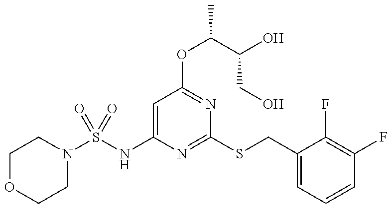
C1=C(NS(N2CCOCC2)(=O)=O)N=C(SCC2=CC=CC(F)=C2F)N=C1OC(C(O)CO)C
